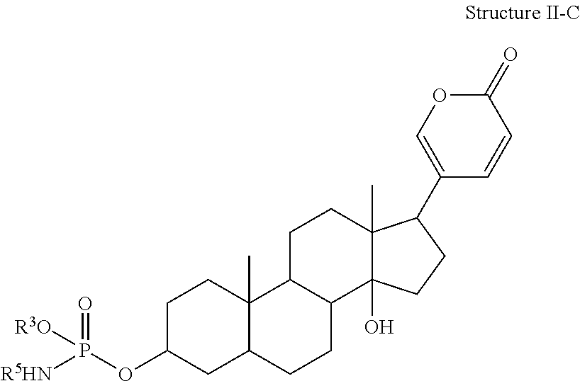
C1C(OP([R5HN])(=O)[R3O])CC2C(C)(C1)C1C(CC2)C2(O)C(C)(CC1)C(C1=COC(=O)C=C1)CC2
